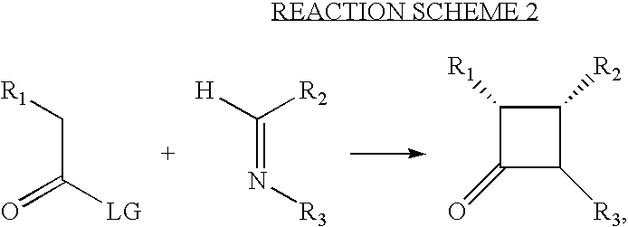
[R1]CC([LG])=O.[H]C([R2])=N[R3].C1([R1])C(=O)C([R3])C1[R2]
